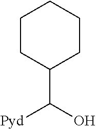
C1(C(O)[Pyd])CCCCC1
